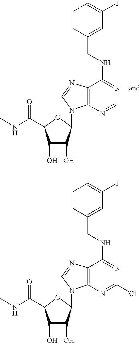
CNC(=O)C1C(O)C(O)C(N2C3=C(N=C2)C(NCC2=CC(I)=CC=C2)=NC(Cl)=N3)O1.CNC(=O)C1C(O)C(O)C(N2C3=C(N=C2)C(NCC2=CC(I)=CC=C2)=NC=N3)O1
